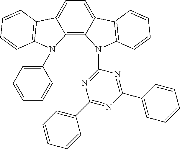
C1(C2=CC=CC=C2)=NC(N2C3=C4C(=CC=C3C3=C2C=CC=C3)C2=C(N4C3=CC=CC=C3)C=CC=C2)=NC(C2=CC=CC=C2)=N1
